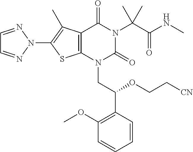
C12=C(N(CC(C3=C(OC)C=CC=C3)OCC[CN])C(=O)N(C(C(NC)=O)(C)C)C1=O)SC(N1N=CC=N1)=C2C
